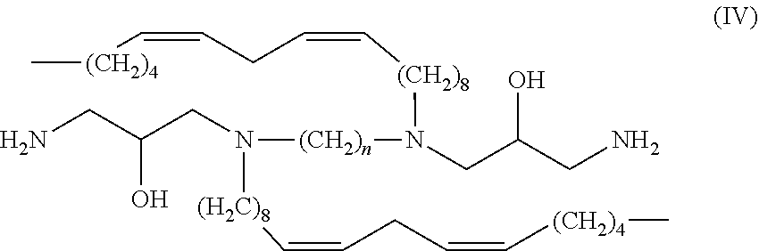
C[(CH2)4]C=CCC=C[(CH2)8]N([(CH2)n]N(CC(CN)O)[(H2C)8]C=CCC=C[(CH2)4]C)CC(CN)O
